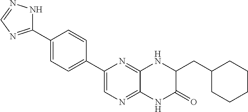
C1(C2=CC=C(C3=NC=NN3)C=C2)=CN=C2C(=N1)NC(CC1CCCCC1)C(=O)N2
